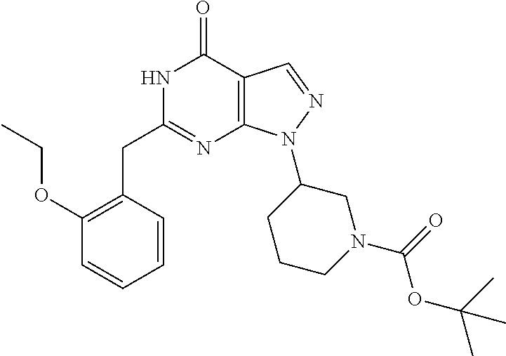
N1C(CC2=C(OCC)C=CC=C2)=NC2=C(C1=O)C=NN2C1CCCN(C(OC(C)(C)C)=O)C1
